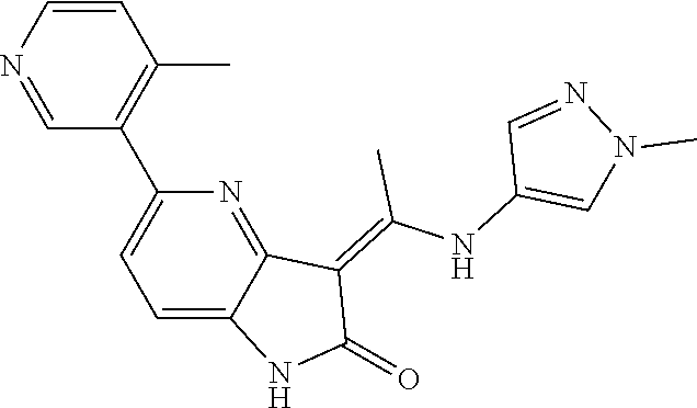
C1=CN=CC(C2=CC=C3C(=N2)C(=C(NC2=CN(C)N=C2)C)C(=O)N3)=C1C
